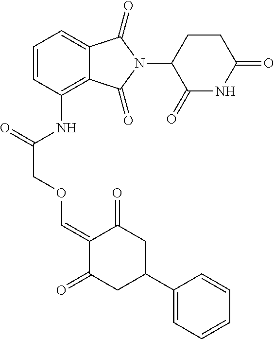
C12=C(NC(=O)COC=C3C(=O)CC(C4=CC=CC=C4)CC3=O)C=CC=C1C(=O)N(C1C(=O)NC(=O)CC1)C2=O
